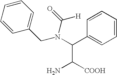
N(C(C1=CC=CC=C1)C(N)[COOH])(C([H])=O)CC1=CC=CC=C1
